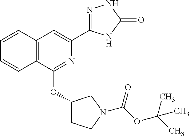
C1(OC2=NC(C3=NNC(=O)N3)=CC3=C2C=CC=C3)CCN(C(OC(C)(C)C)=O)C1
